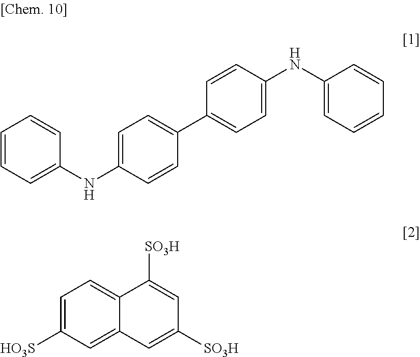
C1=CC=C(NC2=CC=C(C3=CC=C(NC4=CC=CC=C4)C=C3)C=C2)C=C1.C1=C([HO3S])C=C2C(=C1)C([SO3H])=CC([SO3H])=C2
